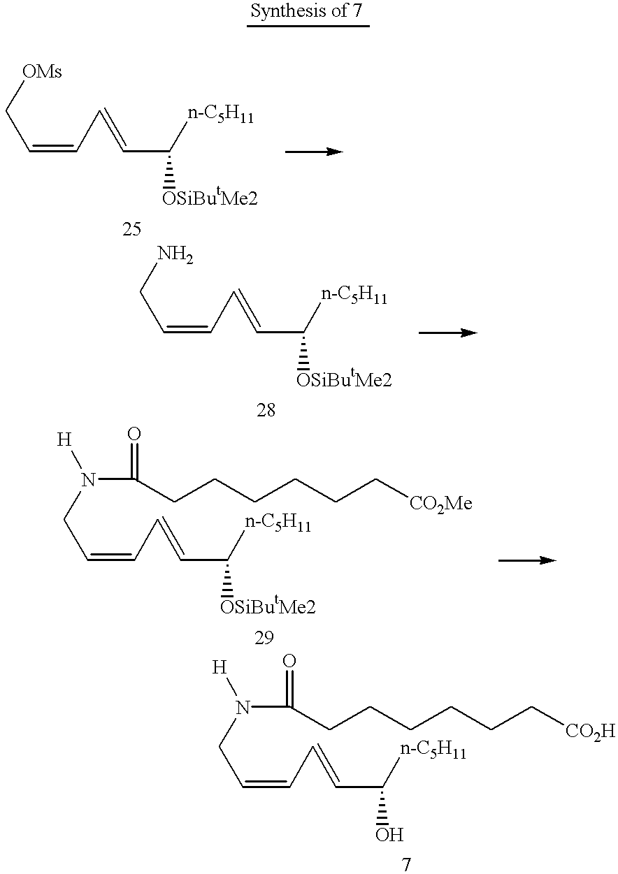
C(C([n-C5H11])[OSiButMe2])=CC=CC[OMs].C(C([n-C5H11])O)=CC=CCN(C(CCCCCC[CO2H])=O)[H].C(C([n-C5H11])[OSiButMe2])=CC=CCN.C(C([n-C5H11])[OSiButMe2])=CC=CCN([H])C(CCCCCC[CO2Me])=O
